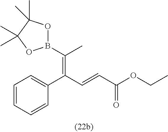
C(=C(C=CC(OCC)=O)C1=CC=CC=C1)(B1OC(C)(C)C(C)(C)O1)C
